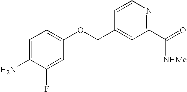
C1(F)=CC(OCC2=CC(C([NHMe])=O)=NC=C2)=CC=C1N
